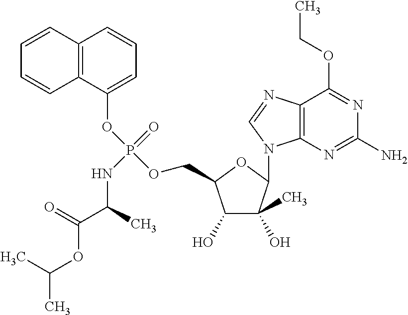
C1=CC2=C(C=C1)C(OP(=O)(NC(C(=O)OC(C)C)C)OCC1C(O)C(O)(C)C(N3C4=C(C(OCC)=NC(N)=N4)N=C3)O1)=CC=C2
